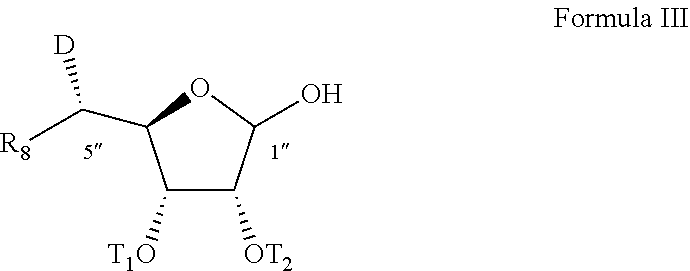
[D]C([R8])C1C([T1O])C([OT2])C(O)O1
